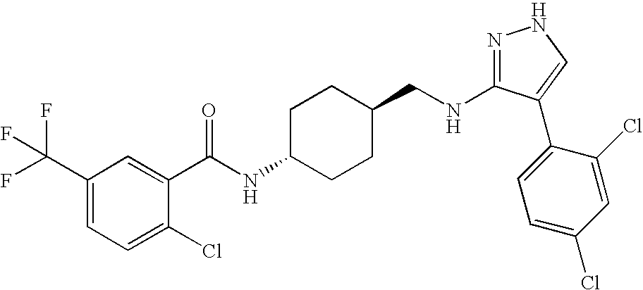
N1=C(NCC2CCC(NC(=O)C3=CC(C(F)(F)F)=CC=C3Cl)CC2)C(C2=CC=C(Cl)C=C2Cl)=CN1
